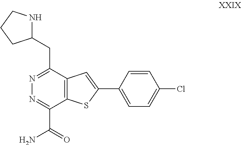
N1=C(CC2NCCC2)C2=C(C(C(N)=O)=N1)SC(C1=CC=C(Cl)C=C1)=C2
